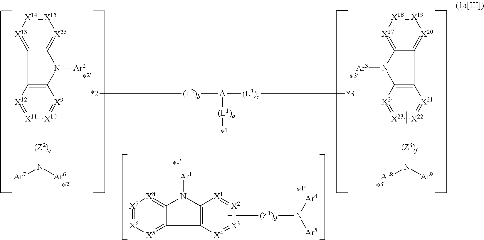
C[(Z2)e]N([Ar7])[Ar6].[X15]1=[X14][X13]=C2C(=[X26]1)N([Ar2])C1=C2[X12]=[X11][X10]=[X9]1.C[(Z3)f]N([Ar8])[Ar9].[X20]1=C2C(=[X17][X18]=[X19]1)N([Ar3])C1=C2[X21]=[X22][X23]=[X24]1.[X7]1=[X6][X5]=C2C(=[X8]1)N([Ar1])C1=C2[X4]=[X3][X2]=[X1]1.C[(Z1)d]N([Ar5])[Ar4].[*2][(L2)b][A]([(L3)c][*3])[(L1)a][*1]
